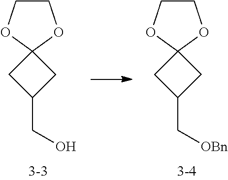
C1(CO)CC2(C1)OCCO2.C1(C[OBn])CC2(C1)OCCO2
